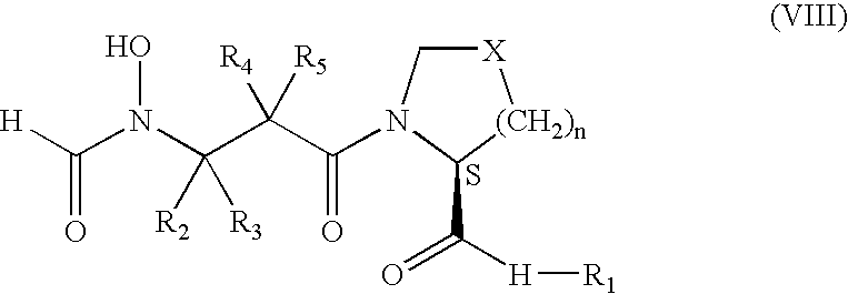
[X]1CN(C(C(C(N(O)C([H])=O)([R2])[R3])([R4])[R5])=O)C(C([H][R1])=O)[(CH2)n]1.S
